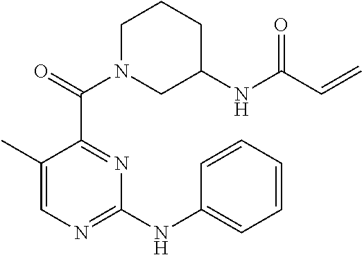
C(C1=NC(NC2=CC=CC=C2)=NC=C1C)(N1CC(NC(C=C)=O)CCC1)=O
